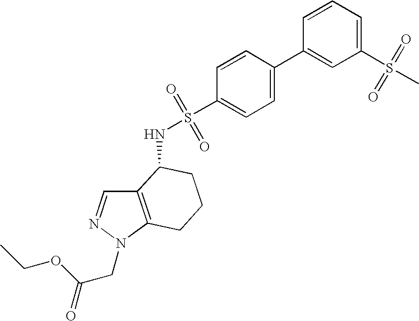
C12=C(N(CC(OCC)=O)N=C1)CCCC2NS(=O)(=O)C1=CC=C(C2=CC(S(=O)(=O)C)=CC=C2)C=C1
